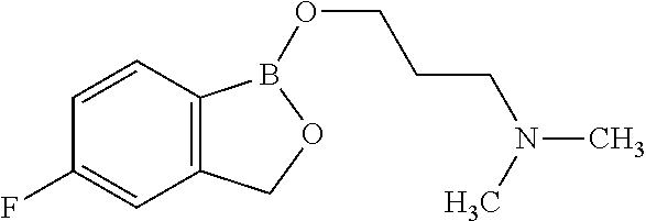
C12=C(C=CC(F)=C1)B(OCCCN(C)C)OC2
